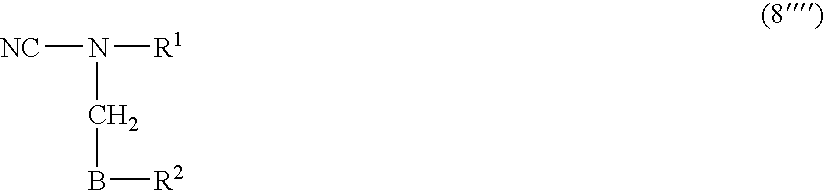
[NC]N([R1])CB[R2]
